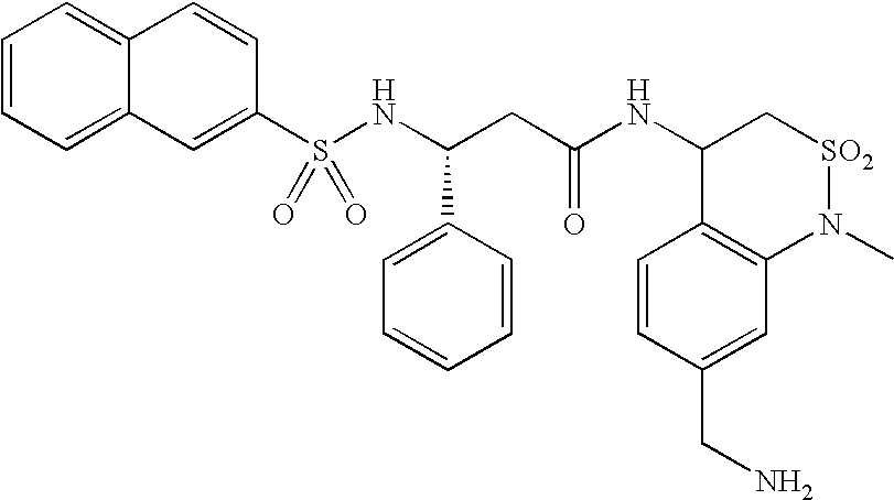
C1=CC=C2C(=C1)C=CC(S(NC(CC(NC1C3=C(N(C)[SO2]C1)C=C(CN)C=C3)=O)C1=CC=CC=C1)(=O)=O)=C2
